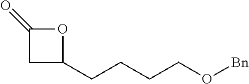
C1(CCCCO[Bn])OC(=O)C1
